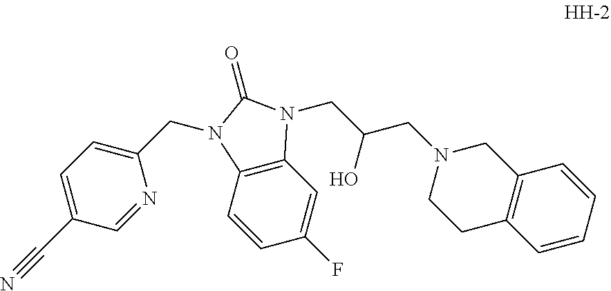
C1(CN2C3=C(C=C(F)C=C3)N(CC(CN3CCC4=C(C3)C=CC=C4)O)C2=O)=CC=C(C#N)C=N1
